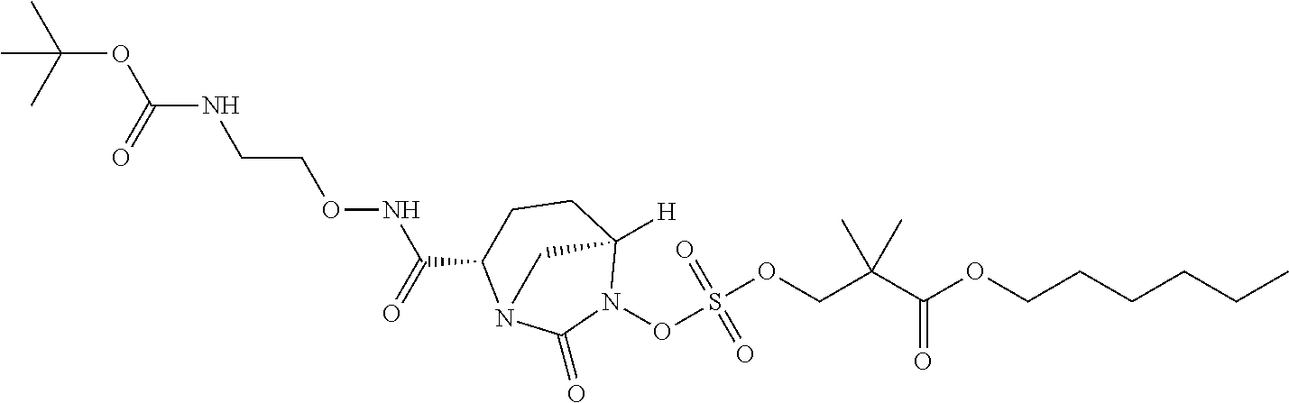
CC(OC(NCCONC(=O)C1CCC2([H])N(OS(OCC(C(OCCCCCC)=O)(C)C)(=O)=O)C(=O)N1C2)=O)(C)C
